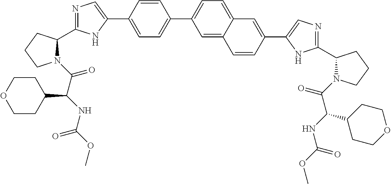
N1(C(=O)C(NC(OC)=O)C2CCOCC2)C(C2=NC=C(C3=CC=C(C4=CC=C5C(=C4)C=CC(C4=CN=C(C6N(C(C(C7CCOCC7)NC(=O)OC)=O)CCC6)N4)=C5)C=C3)N2)CCC1
